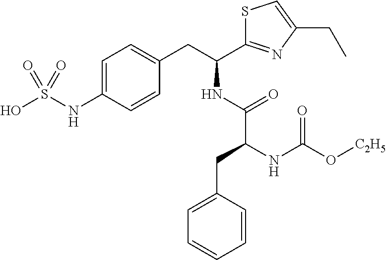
C1=C(NS(O)(=O)=O)C=CC(CC(NC(C(NC(O[C2H5])=O)CC2=CC=CC=C2)=O)C2=NC(CC)=CS2)=C1
